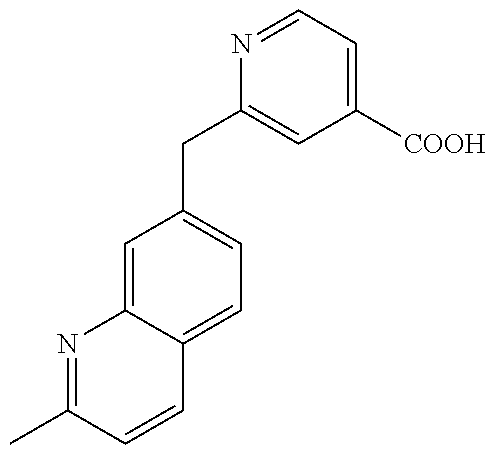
N1=C(C)C=CC2=CC=C(CC3=CC([COOH])=CC=N3)C=C12
